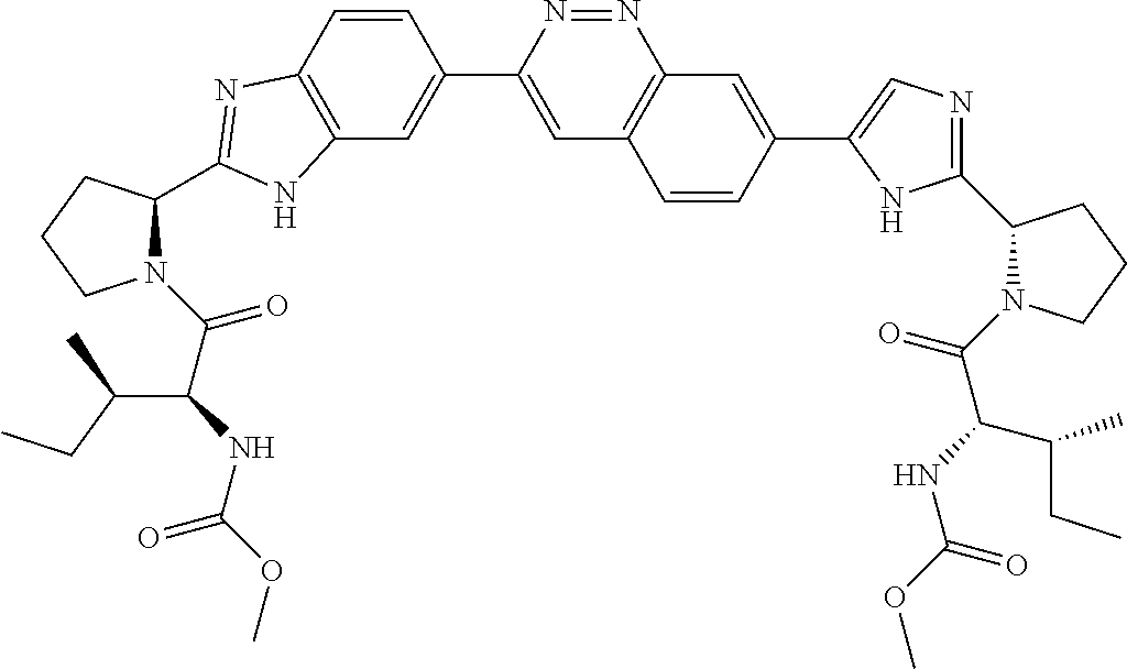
C12=C(C=CC(C3=CC4=C(N=N3)C=C(C3=CN=C(C5N(C(C(NC(OC)=O)C(CC)C)=O)CCC5)N3)C=C4)=C1)N=C(C1CCCN1C(C(NC(OC)=O)C(C)CC)=O)N2
